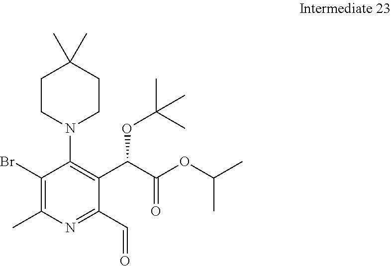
C1(Br)=C(C)N=C(C=O)C(C(C(OC(C)C)=O)OC(C)(C)C)=C1N1CCC(C)(C)CC1
